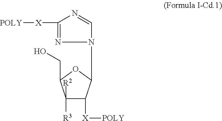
C1([R3])([R2])C([X][POLY])C(N2C=NC([X][POLY])=N2)OC1CO
